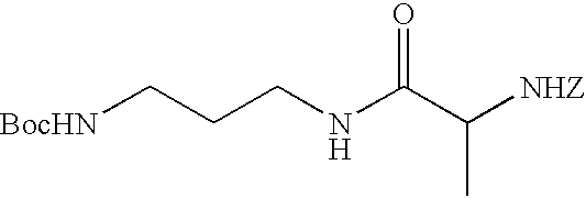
[BocHN]CCCNC(C([NHZ])C)=O
